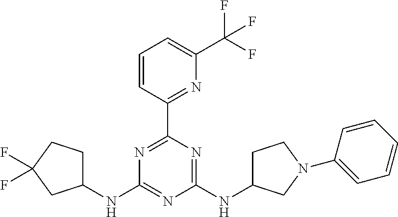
C1(NC2=NC(NC3CCN(C4=CC=CC=C4)C3)=NC(C3=NC(C(F)(F)F)=CC=C3)=N2)CCC(F)(F)C1
